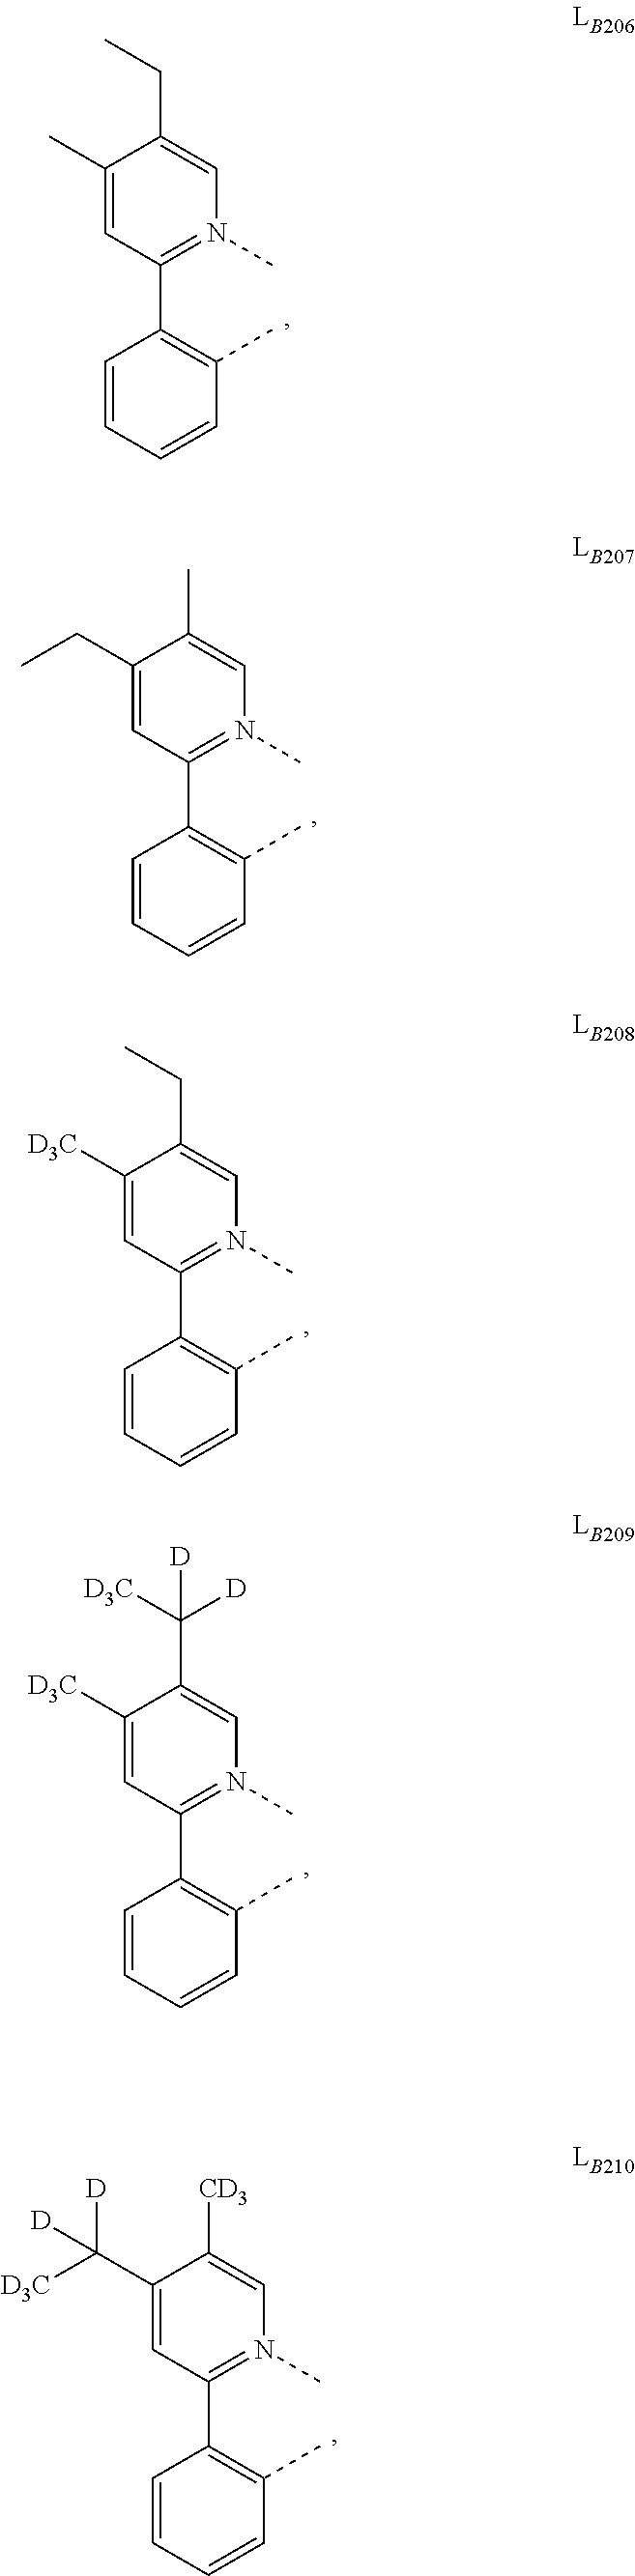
C1(C2=C(C)C=CC=C2)=N(C)C=C(CC)C(C)=C1.C1(C2=C(C)C=CC=C2)=N(C)C=C(C)C(CC)=C1.C1(C2=C(C)C=CC=C2)=N(C)C=C(CC)C([D3C])=C1.C1(C2=C(C)C=CC=C2)=N(C)C=C(C([D3C])([D])[D])C([D3C])=C1.C1(C2=C(C)C=CC=C2)=N(C)C=C([CD3])C(C([D3C])([D])[D])=C1
